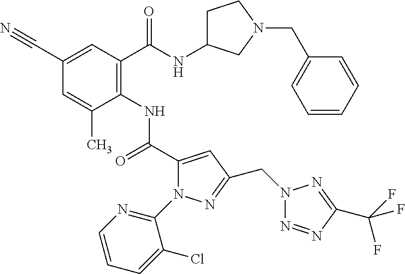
C1(C#N)=CC(C(=O)NC2CCN(CC3=CC=CC=C3)C2)=C(NC(=O)C2=CC(CN3N=NC(C(F)(F)F)=N3)=NN2C2=NC=CC=C2Cl)C(C)=C1
